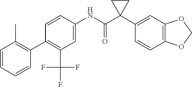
C1(C2=C(C)C=CC=C2)=C(C(F)(F)F)C=C(NC(C2(C3=CC4=C(C=C3)OCO4)CC2)=O)C=C1
